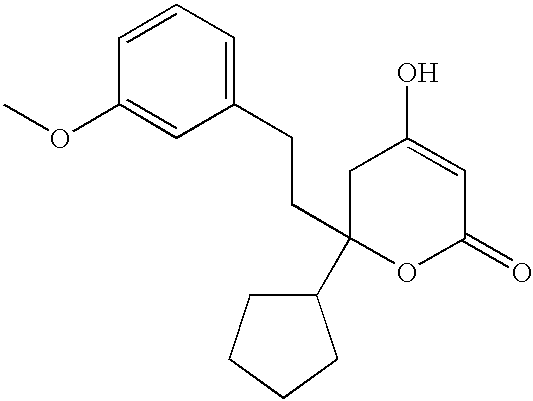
C1C(C2CCCC2)(CCC2=CC=CC(OC)=C2)OC(=O)C=C1O
